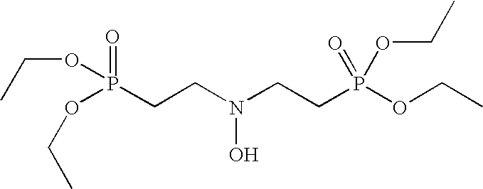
O(P(CCN(CCP(OCC)(=O)OCC)O)(=O)OCC)CC
